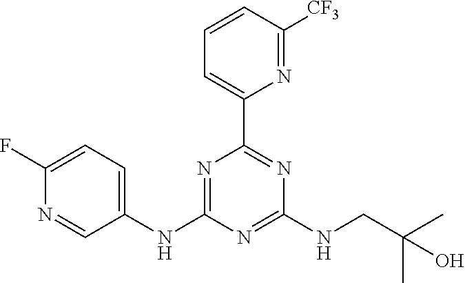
C1(NC2=NC(C3=CC=CC([CF3])=N3)=NC(NCC(C)(C)O)=N2)=CC=C(F)N=C1
